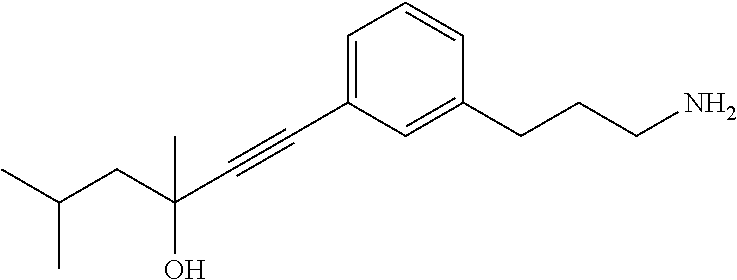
C1=C(C#CC(O)(C)CC(C)C)C=C(CCCN)C=C1
